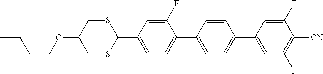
S1CC(OCCCC)CSC1C1=CC=C(C2=CC=C(C3=CC(F)=C([CN])C(F)=C3)C=C2)C(F)=C1
